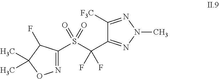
C1([F3C])=NN(C)N=C1C(S(=O)(C1=NOC(C)(C)C1F)=O)(F)F
